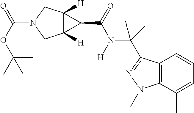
C(OC(C)(C)C)(=O)N1CC2([H])C([H])(C1)C2C(=O)N([H])C(C)(C)C1=NN(C)C2=C1C=CC=C2C
